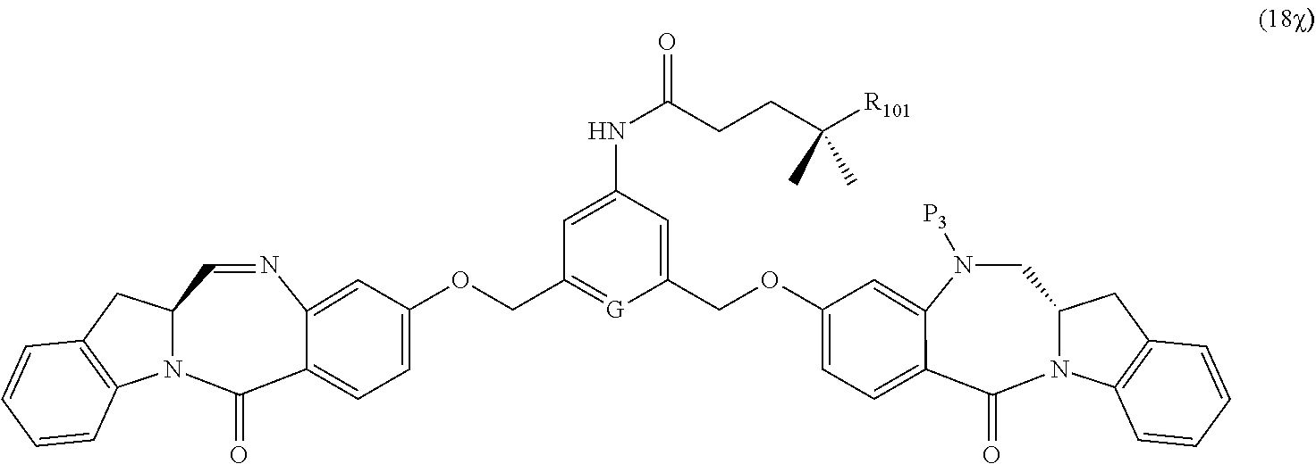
N1([P3])CC2N(C(=O)C3=CC=C(OCC4=CC(NC(CCC([R101])(C)C)=O)=CC(COC5=CC=C6C(=O)N7C(C=NC6=C5)CC5=C7C=CC=C5)=[G]4)C=C13)C1=C(C2)C=CC=C1
